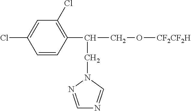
ClC1=CC(Cl)=C(C(CN2N=CN=C2)CO[CF2CF2H])C=C1
